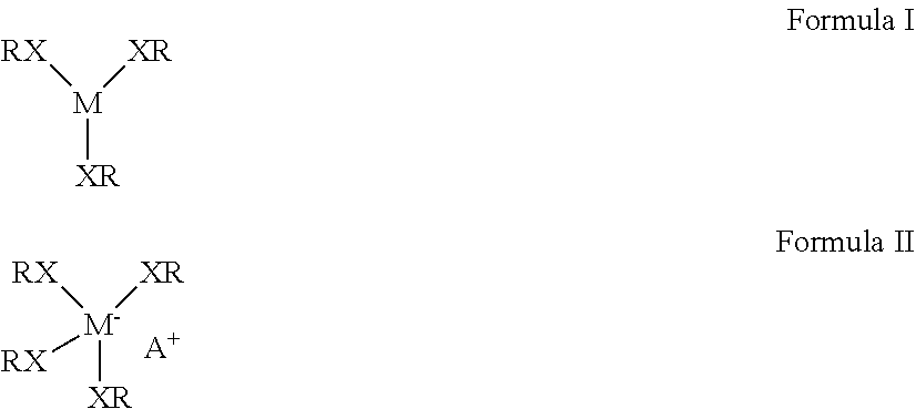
[M-]([XR])([RX])([XR])[RX].[A+].[M]([XR])([RX])[XR]
